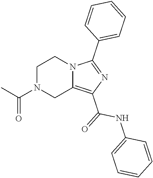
C1N(C(C)=O)CC2=C(C(=O)NC3=CC=CC=C3)N=C(C3=CC=CC=C3)N2C1
